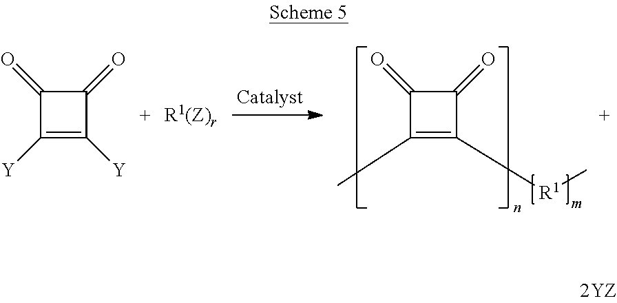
C1(=O)C(=O)C([Y])=C1[Y].C1(=O)C(=O)C(C)=C1[R1]C
